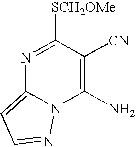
N1=C([SCH2OMe])C([CN])=C(N)N2C1=CC=N2
